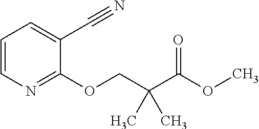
C1=CN=C(OCC(C(OC)=O)(C)C)C(C#N)=C1
